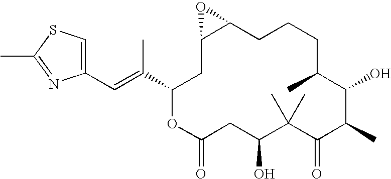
C1(C=C(C)C2OC(=O)CC(O)C(C)(C)C(=O)C(C)C(O)C(C)CCCC3C(C2)O3)=CSC(C)=N1
